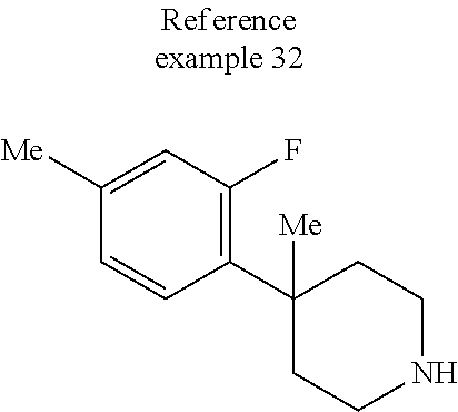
C1([Me])=CC(F)=C(C2([Me])CCNCC2)C=C1
